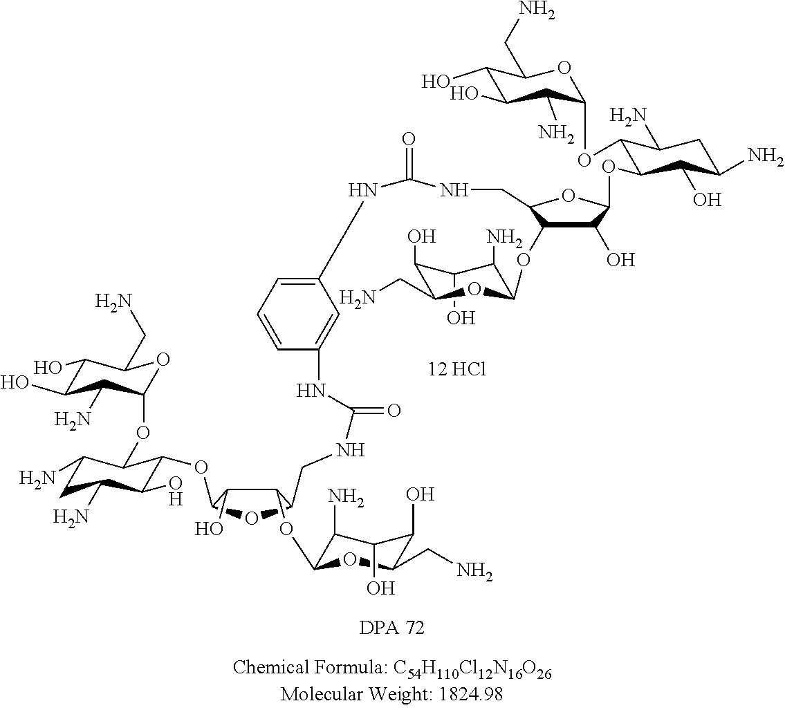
[12 HCl].C1(O)C(N)C(OC2C(O)C(OC3C(O)C(N)CC(N)C3OC3C(N)C(O)C(O)C(CN)O3)OC2CNC(=O)NC2=CC=CC(NC(NCC3C(OC4C(N)C(O)C(O)C(CN)O4)C(O)C(OC4C(O)C(N)CC(N)C4OC4C(N)C(O)C(O)C(CN)O4)O3)=O)=C2)OC(CN)C1O
